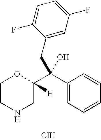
C1CNCC([H])(C(C2=CC=CC=C2)(CC2=CC(F)=CC=C2F)O)O1.Cl
